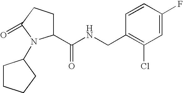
C1(C(NCC2=C(Cl)C=C(F)C=C2)=O)CCC(=O)N1C1CCCC1
